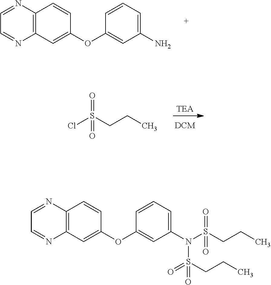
CCCS(Cl)(=O)=O.[DCM].[TEA].C12=C(C=C(OC3=CC(N(S(CCC)(=O)=O)S(CCC)(=O)=O)=CC=C3)C=C1)N=CC=N2.C12=C(C=C(OC3=CC(N)=CC=C3)C=C1)N=CC=N2
